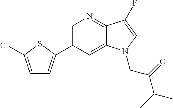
C1=C(C2=CC=C(Cl)S2)C=C2C(=N1)C(F)=CN2CC(C(C)C)=O
